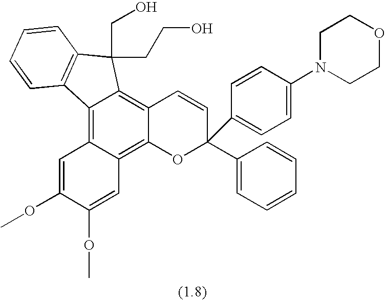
C12=C3C(=C4C(=C1C(CO)(CCO)C1=C2C=CC=C1)C=CC(C1=CC=CC=C1)(C1=CC=C(N2CCOCC2)C=C1)O4)C=C(OC)C(OC)=C3
